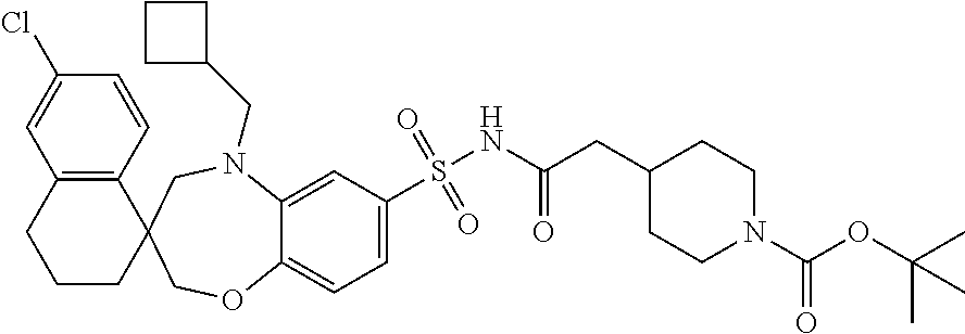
C12=C(C=CC(Cl)=C1)C1(CCC2)COC2=CC=C(S(=O)(=O)NC(CC3CCN(C(OC(C)(C)C)=O)CC3)=O)C=C2N(CC2CCC2)C1
